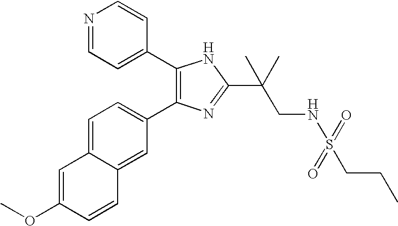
COC1=CC2=CC=C(C3=C(C4=CC=NC=C4)NC(C(CNS(=O)(=O)CCC)(C)C)=N3)C=C2C=C1
